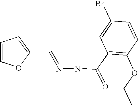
C1(C=NNC(C2=C(OCC)C=CC(Br)=C2)=O)=CC=CO1
